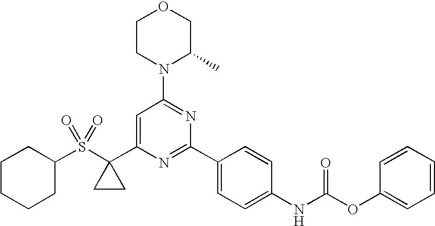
C1=C(C2(S(C3CCCCC3)(=O)=O)CC2)N=C(C2=CC=C(NC(OC3=CC=CC=C3)=O)C=C2)N=C1N1CCOCC1C
